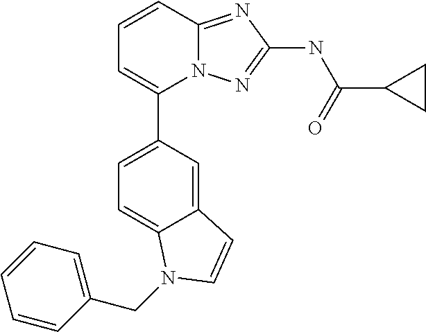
C1=CC2=NC(NC(C3CC3)=O)=NN2C(C2=CC=C3C(=C2)C=CN3CC2=CC=CC=C2)=C1
